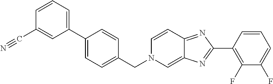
C1=CC=C(C2=CC=C(CN3C=C4C(=NC(C5=C(F)C(F)=CC=C5)=N4)C=C3)C=C2)C=C1C#N
